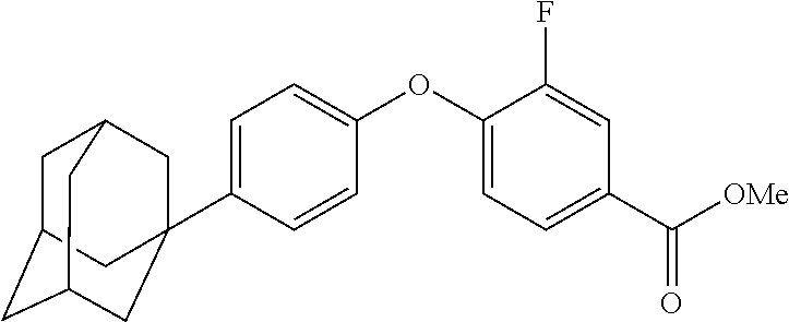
C1=C(C23CC4CC(CC(C2)C4)C3)C=CC(OC2=CC=C(C([OMe])=O)C=C2F)=C1
